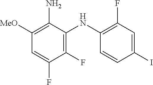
C1(I)=CC(F)=C(NC2=C(F)C(F)=CC([MeO])=C2N)C=C1
